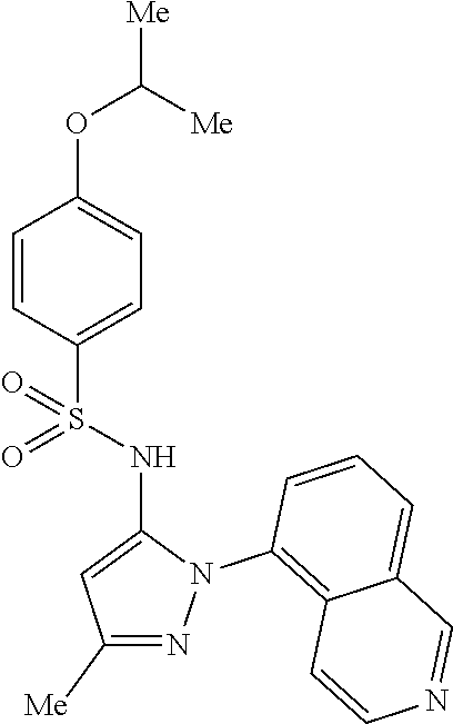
C1=CC(S(NC2=CC([Me])=NN2C2=C3C(=CC=C2)C=NC=C3)(=O)=O)=CC=C1OC([Me])[Me]
